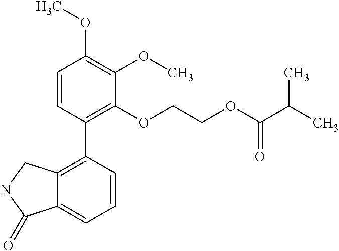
C1=CC(C2=C3C(=CC=C2)C(=O)NC3)=C(OCCOC(C(C)C)=O)C(OC)=C1OC
